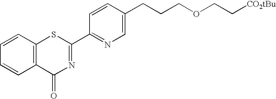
C1=CC2=C(C=C1)C(=O)N=C(C1=NC=C(CCCOCC[CO2tBu])C=C1)S2
